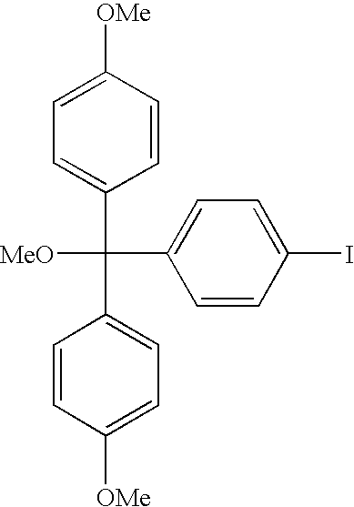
C1=CC([OMe])=CC=C1C(C1=CC=C([OMe])C=C1)(C1=CC=C(I)C=C1)[MeO]
